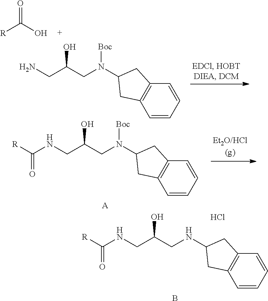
[R]C(O)=O.C1=CC=CC2=C1CC(N(CC(CN)O)[Boc])C2.C1=CC=CC2=C1CC(N(CC(CNC([R])=O)O)[Boc])C2.[A].C1=CC=CC2=C1CC(NCC(CNC([R])=O)O)C2.B.Cl
